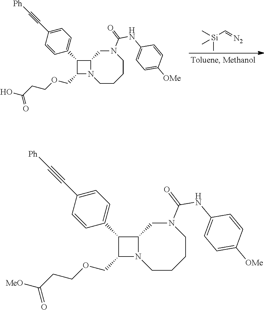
[Si](C=[N2])(C)(C)C.C1(C2=CC=C(C#C[Ph])C=C2)C(COCCC(O)=O)N2C1CN(C(=O)NC1=CC=C([OMe])C=C1)CCCC2.C1(C2=CC=C(C#C[Ph])C=C2)C(COCCC([MeO])=O)N2C1CN(C(=O)NC1=CC=C([OMe])C=C1)CCCC2
